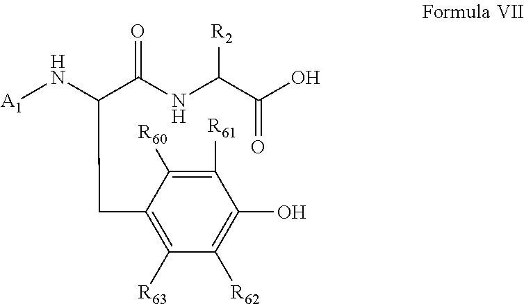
[A1]NC(C(NC(C(O)=O)[R2])=O)CC1=C([R63])C([R62])=C(O)C([R61])=C1[R60]
